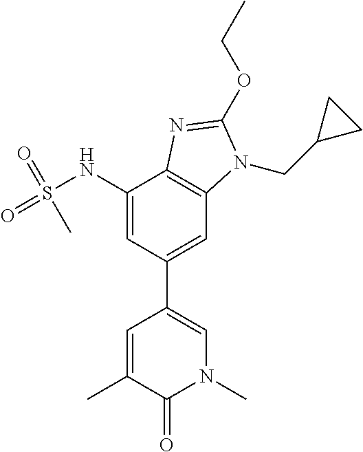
C1(NS(=O)(=O)C)=CC(C2=CN(C)C(=O)C(C)=C2)=CC2=C1N=C(OCC)N2CC1CC1
